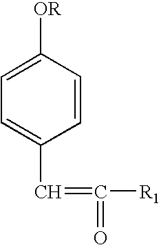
C1=CC([OR])=CC=C1C=C([R1])=O
